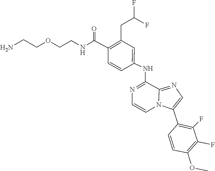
C1=CN2C(C3=C(F)C(F)=C(OC)C=C3)=CN=C2C(NC2=CC(CC(F)F)=C(C(=O)NCCOCCN)C=C2)=N1
